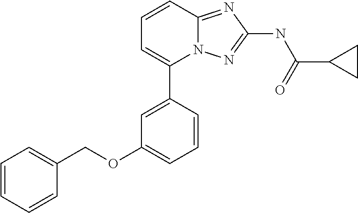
C1=CC2=NC(NC(=O)C3CC3)=NN2C(C2=CC(OCC3=CC=CC=C3)=CC=C2)=C1
